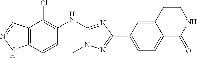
C12=C(C=CC(NC3=NC(C4=CC=C5C(=C4)CCNC5=O)=NN3C)=C1Cl)NN=C2
